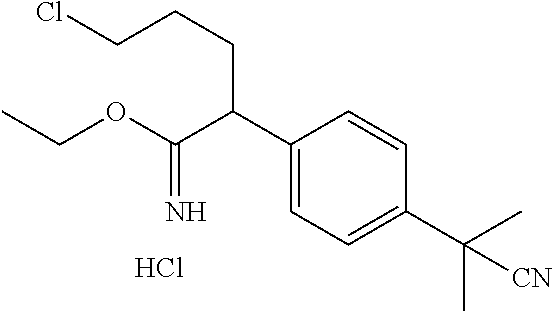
C1(C(C(OCC)=N)CCCCl)=CC=C(C(C)(C)[CN])C=C1.Cl
